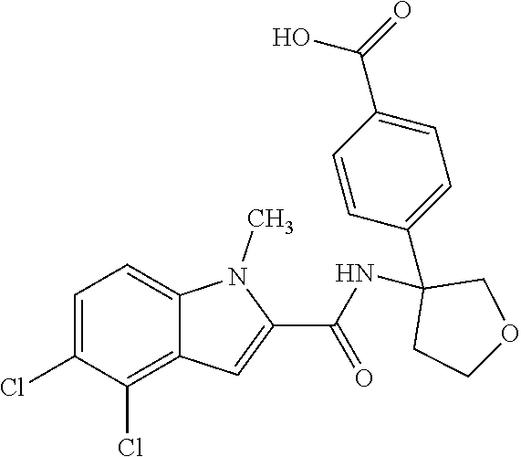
C1=C(Cl)C(Cl)=C2C(=C1)N(C)C(C(NC1(C3=CC=C(C(=O)O)C=C3)CCOC1)=O)=C2
